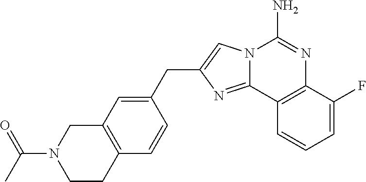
N12C(=NC(CC3=CC4=C(C=C3)CCN(C(=O)C)C4)=C1)C1=C(N=C2N)C(F)=CC=C1
